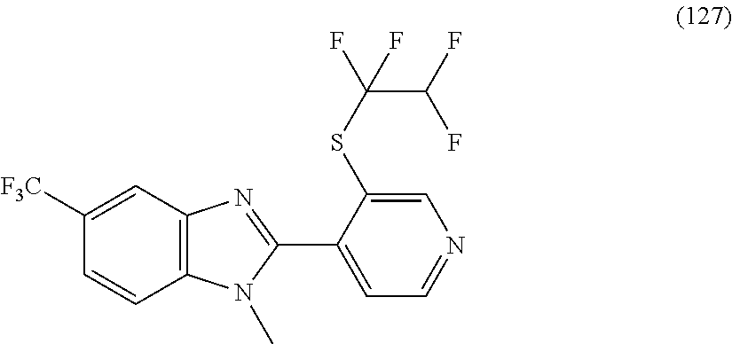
C12=C(C=C([F3C])C=C1)N=C(C1=CC=NC=C1SC(C(F)F)(F)F)N2C
